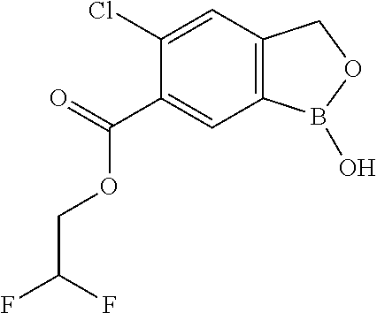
C1(Cl)=CC2=C(C=C1C(=O)OCC(F)F)B(O)OC2
